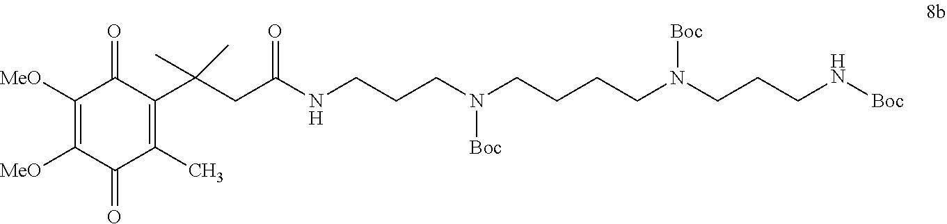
C1([MeO])=C([MeO])C(=O)C(C)=C(C(CC(NCCCN(CCCCN(CCCN[Boc])[Boc])[Boc])=O)(C)C)C1=O
